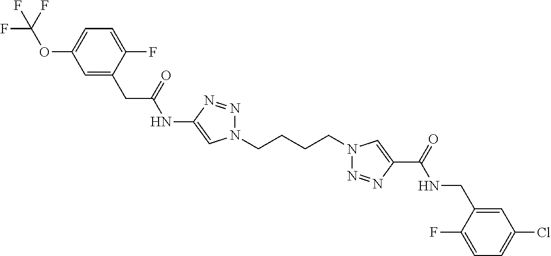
C1(NC(CC2=CC(OC(F)(F)F)=CC=C2F)=O)=CN(CCCCN2N=NC(C(=O)NCC3=CC(Cl)=CC=C3F)=C2)N=N1
